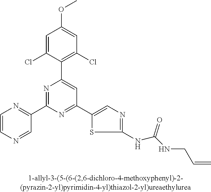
C1=C(Cl)C(C2=CC(C3=CN=C(NC(NCC=C)=O)S3)=NC(C3=NC=CN=C3)=N2)=C(Cl)C=C1OC
